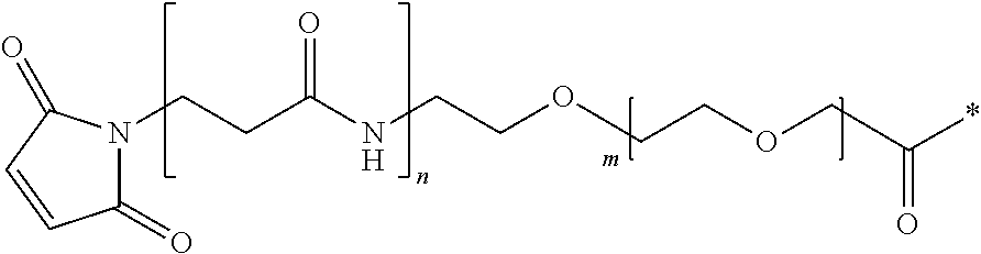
C1(=O)N(CCC(=O)NCCOCCOCC(*)=O)C(=O)C=C1
